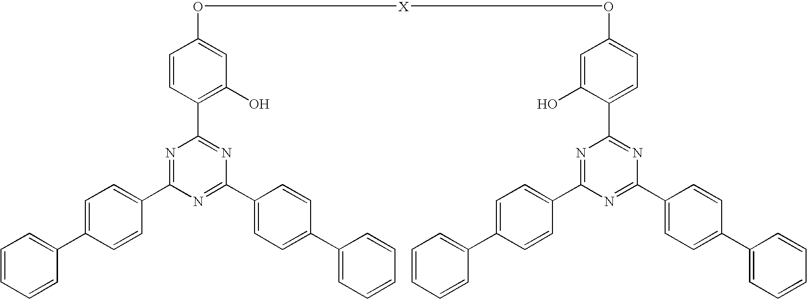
C1(O[X]OC2=CC=C(C3=NC(C4=CC=C(C5=CC=CC=C5)C=C4)=NC(C4=CC=C(C5=CC=CC=C5)C=C4)=N3)C(O)=C2)=CC(O)=C(C2=NC(C3=CC=C(C4=CC=CC=C4)C=C3)=NC(C3=CC=C(C4=CC=CC=C4)C=C3)=N2)C=C1
